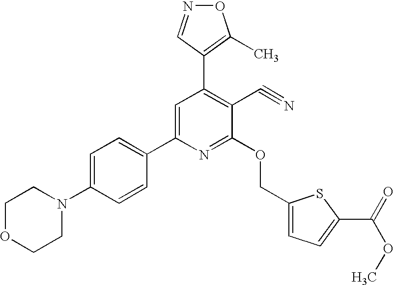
C1=C(N2CCOCC2)C=CC(C2=CC(C3=C(C)ON=C3)=C(C#N)C(OCC3=CC=C(C(=O)OC)S3)=N2)=C1
